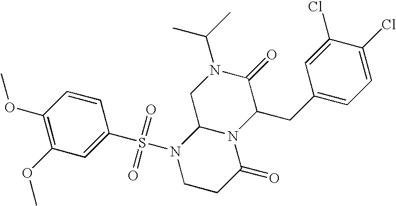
C1(OC)=C(OC)C=C(S(N2CCC(=O)N3C2CN(C(C)C)C(=O)C3CC2=CC=C(Cl)C(Cl)=C2)(=O)=O)C=C1
